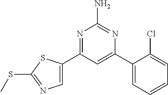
C1=C(C2=NC(N)=NC(C3=CC=CC=C3Cl)=C2)SC(SC)=N1
